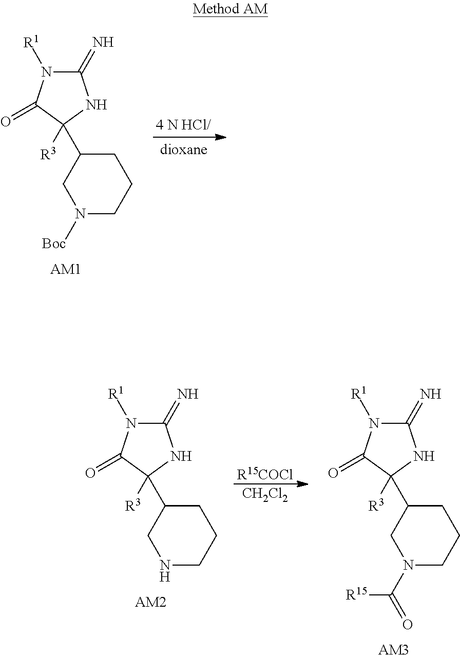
C1C(C2([R3])C(=O)N([R1])C(=N)N2)CN([Boc])CC1.[AM1].[CH2Cl2].C1C(C2([R3])C(=O)N([R1])C(=N)N2)CNCC1.[AM2].C1C(C2([R3])C(=O)N([R1])C(=N)N2)CN(C(=O)[R15])CC1.[AM3].[R15COCl]
